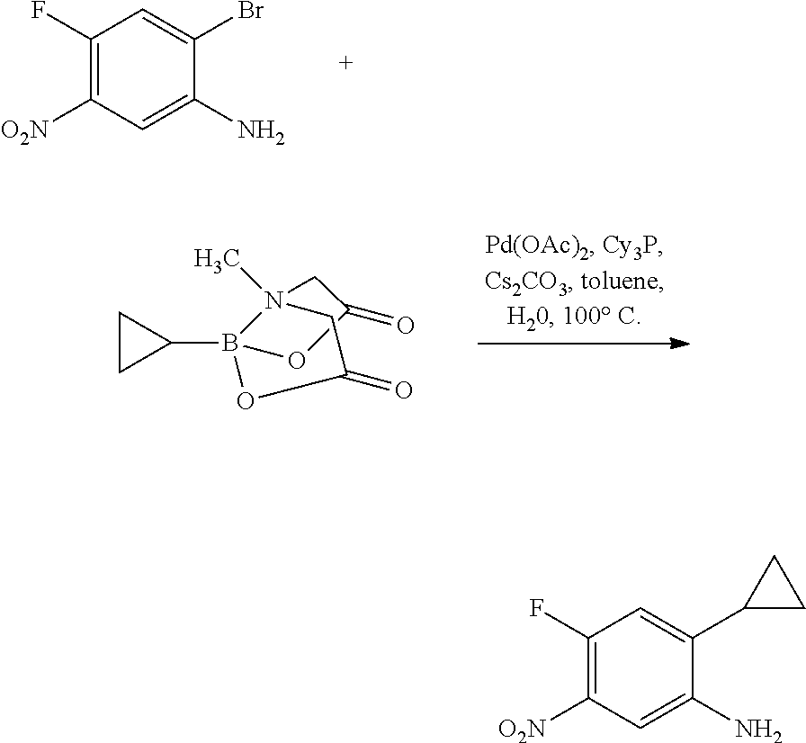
C1(F)=C([O2N])C=C(N)C(Br)=C1.O1C(=O)CN2(C)CC(=O)OB12C1CC1.C1(F)=C([O2N])C=C(N)C(C2CC2)=C1
